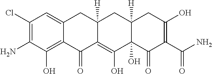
C1(Cl)=C(N)C(O)=C2C(=C1)CC1([H])C(=C(O)C3(O)C([H])(C1)CC(O)=C(C(N)=O)C3=O)C2=O
